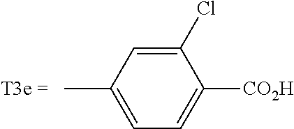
CC1=CC=C([CO2H])C(Cl)=C1
